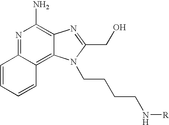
N1=C2C(=C3C(=C1N)N=C(CO)N3CCCCN[R])C=CC=C2
